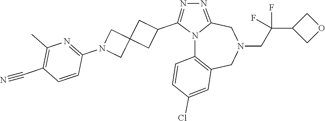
N12C3=C(CN(CC(C4COC4)(F)F)CC1=NN=C2C1CC2(C1)CN(C1=NC(C)=C(C#N)C=C1)C2)C=C(Cl)C=C3
